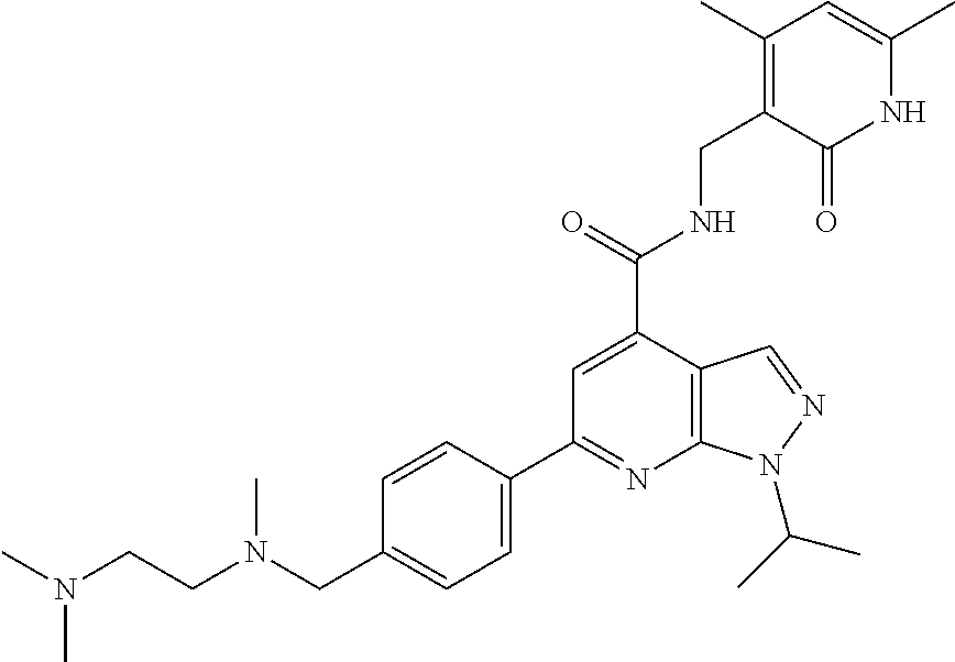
C1=C(C(=O)NCC2=C(C)C=C(C)NC2=O)C2=C(N=C1C1=CC=C(CN(CCN(C)C)C)C=C1)N(C(C)C)N=C2
